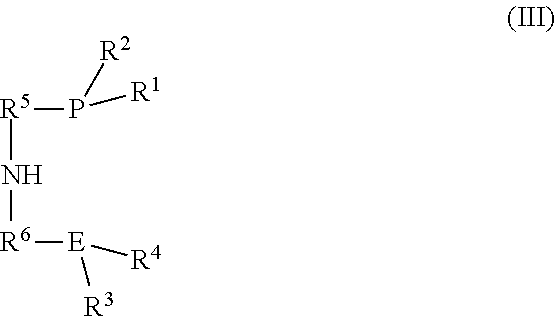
[R5](N[R6][E]([R4])[R3])P([R1])[R2]
